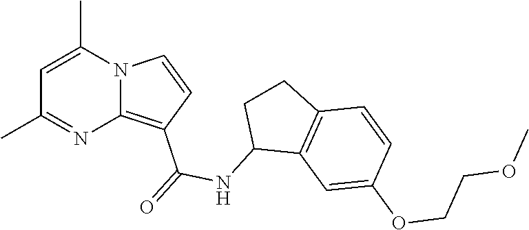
C1=C(C)N2C(=C(C(=O)NC3C4=C(CC3)C=CC(OCCOC)=C4)C=C2)N=C1C
